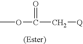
COC(C[Q])=O
